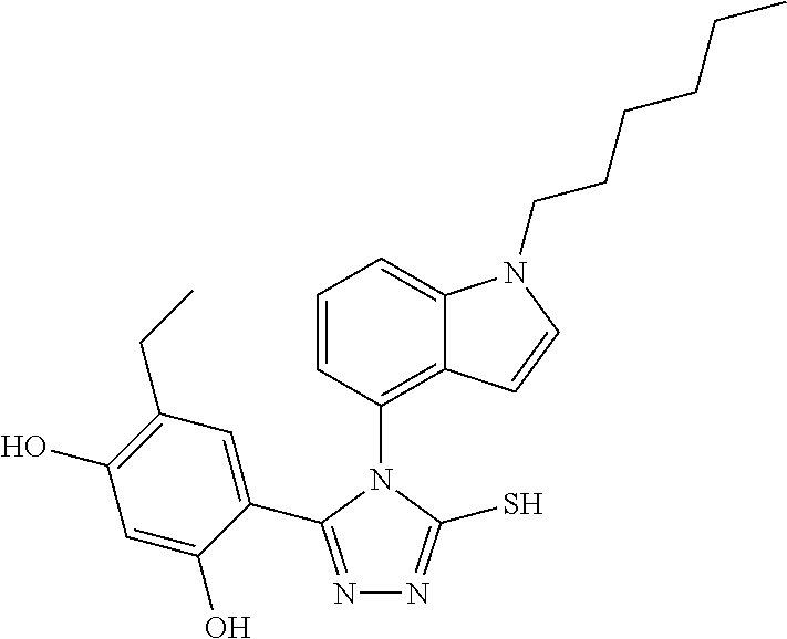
C1=CC(N2C(C3=CC(CC)=C(O)C=C3O)=NN=C2S)=C2C(=C1)N(CCCCCC)C=C2
